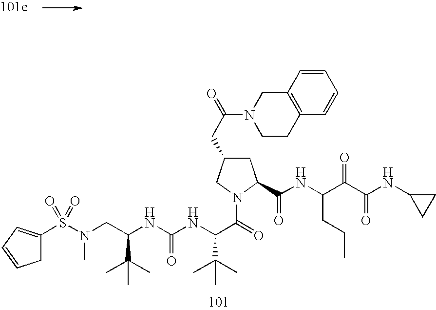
C1C(S(N(CC(NC(NC(C(=O)N2CC(CC(N3CCC4=C(C3)C=CC=C4)=O)CC2C(=O)NC(C(C(NC2CC2)=O)=O)CCC)C(C)(C)C)=O)C(C)(C)C)C)(=O)=O)=CC=C1
